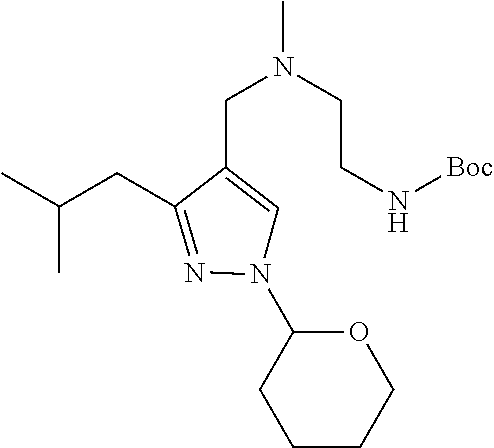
N1(C2CCCCO2)N=C(CC(C)C)C(CN(C)CCN[Boc])=C1
